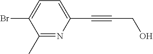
C1(C)=NC(C#CCO)=CC=C1Br
